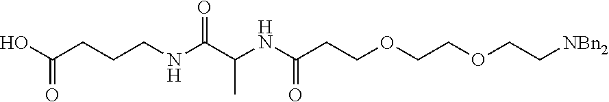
OC(CCCNC(C(NC(CCOCCOCC[NBn2])=O)C)=O)=O
